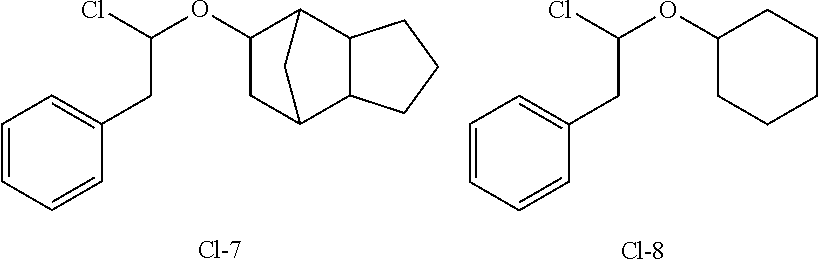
C1=CC=CC(CC(OC2CC3C4C(C2C3)CCC4)Cl)=C1.[Cl-7].C1=CC=CC(CC(OC2CCCCC2)Cl)=C1.[Cl-8]
